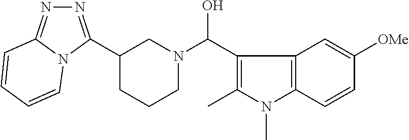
N1=C(C2CN(C(C3=C(C)N(C)C4=C3C=C([OMe])C=C4)O)CCC2)N2C(=N1)C=CC=C2
